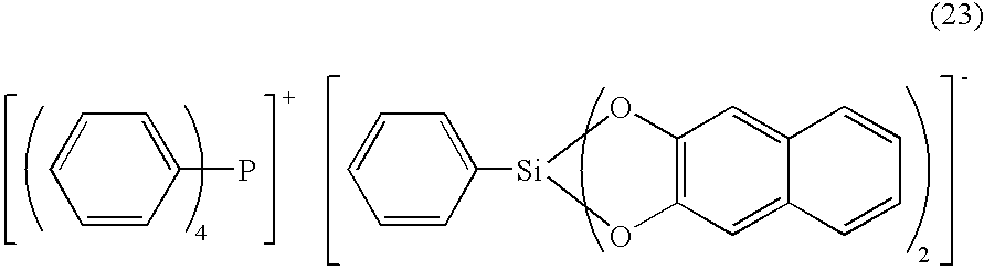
C12=C(C=C3C(=C1)C=CC=C3)O[Si](C1=CC=CC=C1)O2.C1=CC=CC(P)=C1
